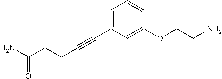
C1=C(C#CCCC(N)=O)C=C(OCCN)C=C1
